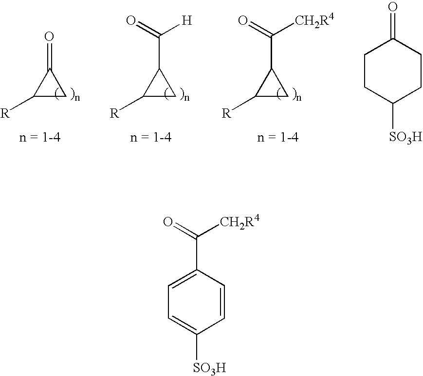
C1([R])CC1C(=O)[CH2R4].C1([R])CC1=O.C1([R])CC1C(=O)[H].C1CC([SO3H])CCC1=O.C1=C(C(=O)[CH2R4])C=CC([SO3H])=C1
